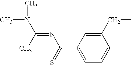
CN(C)C(=NC(C1=CC=CC(CC)=C1)=S)C
